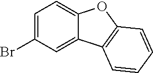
C12=CC=C(Br)C=C1C1=C(O2)C=CC=C1
